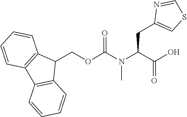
O=C(N(C(C(O)=O)CC1=CSC=N1)C)OCC1C2=C(C3=C1C=CC=C3)C=CC=C2
